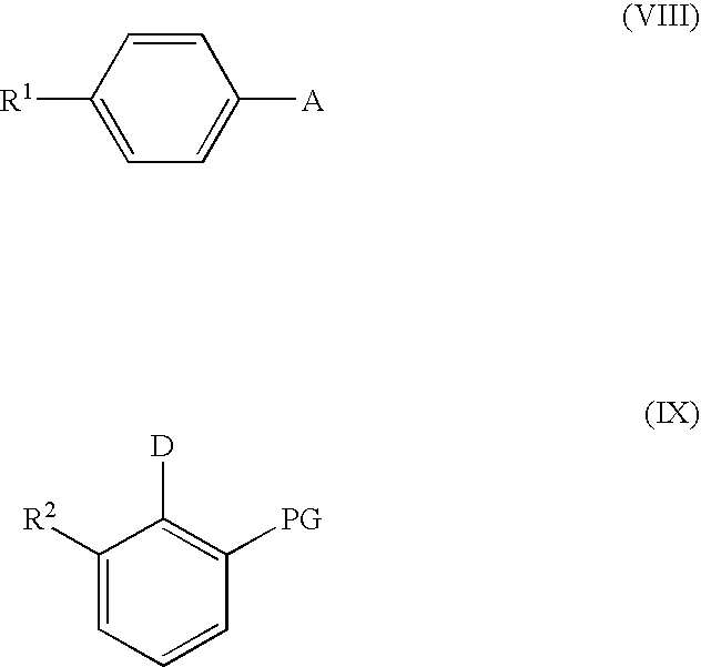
[R1]C1=CC=C([A])C=C1.C1([R2])=CC=CC([PG])=C1[D]
